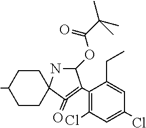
C1(Cl)=C(C2=C(=O)C3(CCC(C)CC3)NC2OC(C(C)(C)C)=O)C(CC)=CC(Cl)=C1
